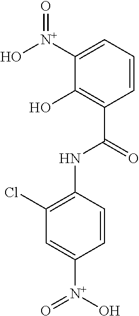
C1([N+](O)=O)=CC=CC(C(=O)NC2=C(Cl)C=C([N+](O)=O)C=C2)=C1O
